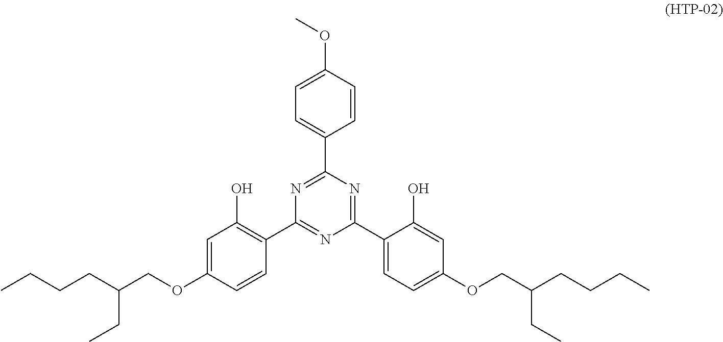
C1(C2=CC=C(OCC(CCCC)CC)C=C2O)=NC(C2=CC=C(OC)C=C2)=NC(C2=C(O)C=C(OCC(CCCC)CC)C=C2)=N1
